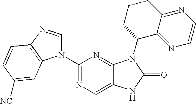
C1(N2C=NC3=C2C=C([NC])C=C3)=NC=C2C(=N1)N(C1C3=NC=CN=C3CCC1)C(=O)N2
